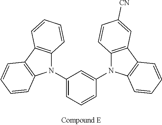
N1(C2=CC=CC(N3C4=C(C5=C3C=CC=C5)C=C([CN])C=C4)=C2)C2=C(C3=C1C=CC=C3)C=CC=C2
